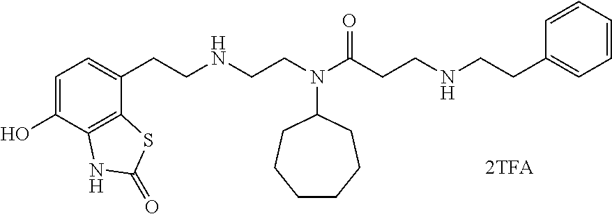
C1=C(O)C2=C(C(CCNCCN(C(CCNCCC3=CC=CC=C3)=O)C3CCCCCC3)=C1)SC(=O)N2
